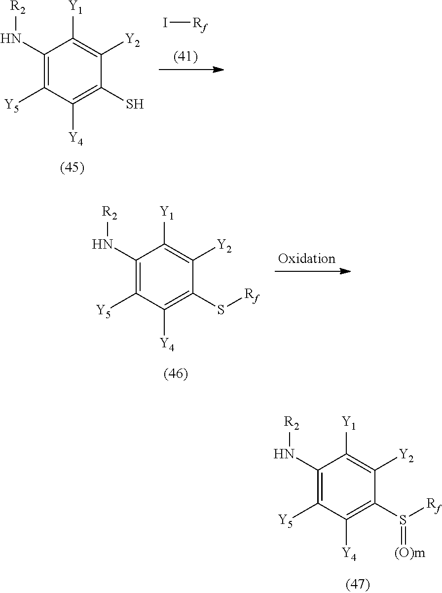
C1(N[R2])=C([Y5])C([Y4])=C(S)C([Y2])=C1[Y1].I[Rf].C1(N[R2])=C([Y5])C([Y4])=C(S([Rf])=[(O)m])C([Y2])=C1[Y1].C1(N[R2])=C([Y5])C([Y4])=C(S[Rf])C([Y2])=C1[Y1]
